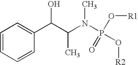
C1=CC=CC(C(C(N(P(O[R2])(=O)O[R1])C)C)O)=C1
